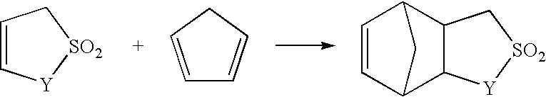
C1=CC[SO2][Y]1.C1=CC2C3C(C1C2)[Y][SO2]C3.C1=CCC=C1
